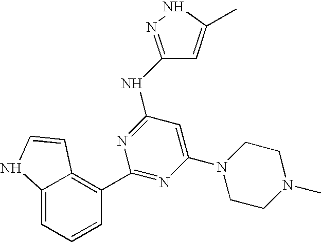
C1(NC2=NC(C3=C4C(=CC=C3)NC=C4)=NC(N3CCN(C)CC3)=C2)=NNC(C)=C1
